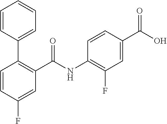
C1=CC(F)=CC(C(NC2=C(F)C=C(C(O)=O)C=C2)=O)=C1C1=CC=CC=C1
